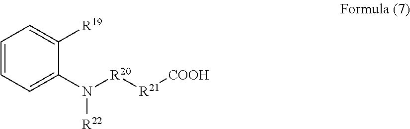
C1=CC=C(N([R20][R21][COOH])[R22])C([R19])=C1
